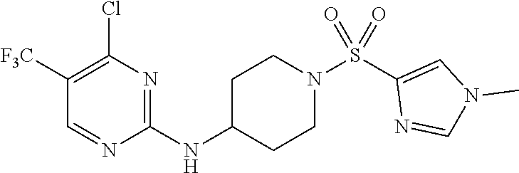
N1=CC([F3C])=C(Cl)N=C1NC1CCN(S(C2=CN(C)C=N2)(=O)=O)CC1
